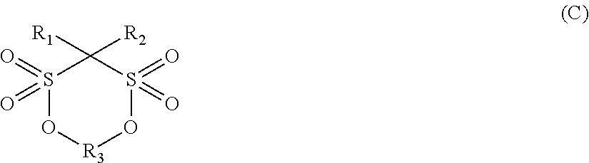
S1(=O)(=O)O[R3]OS(=O)(=O)C1([R2])[R1]
